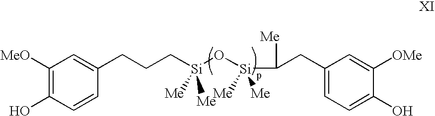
C(C[Si](O[Si]([Me])([Me])C(CC1=CC=C(O)C([OMe])=C1)[Me])([Me])[Me])CC1=CC([MeO])=C(O)C=C1
